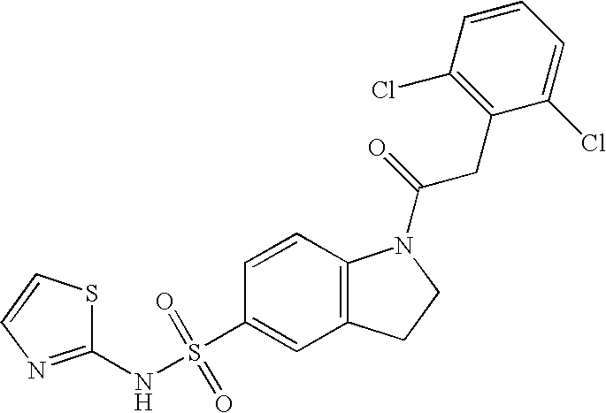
C1=CC2=C(C=C1S(NC1=NC=CS1)(=O)=O)CCN2C(=O)CC1=C(Cl)C=CC=C1Cl
